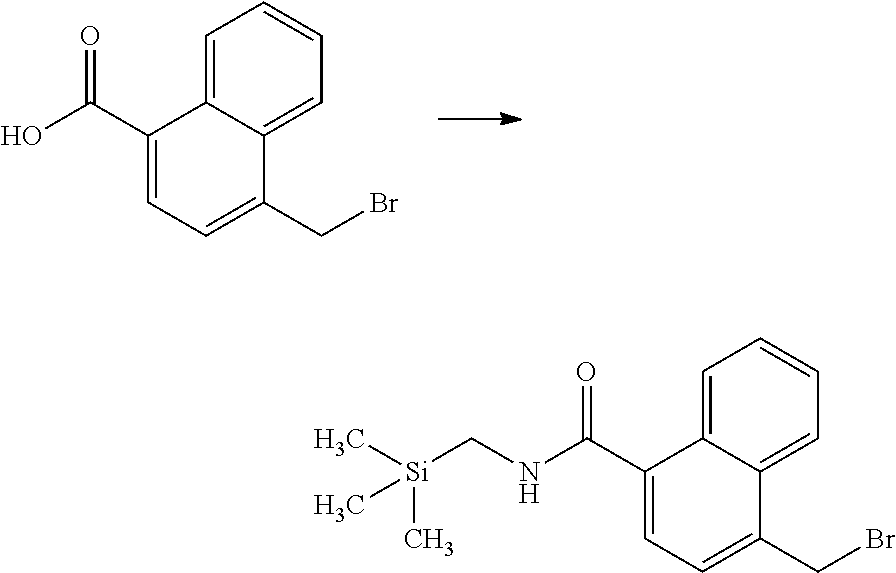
C1=C2C(=CC=C1)C(CBr)=CC=C2C(O)=O.C1=C2C(=CC=C1)C(CBr)=CC=C2C(=O)NC[Si](C)(C)C
